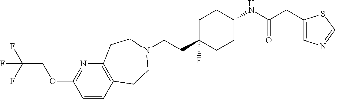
C(CC1(F)CCC(NC(CC2=CN=C(C)S2)=O)CC1)N1CCC2=C(N=C(OCC(F)(F)F)C=C2)CC1
